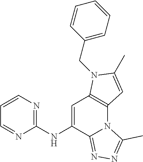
C1=C(NC2=NC=CC=N2)C2=NN=C(C)N2C2=C1N(CC1=CC=CC=C1)C(C)=C2
